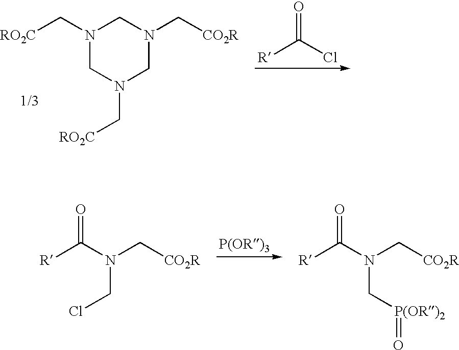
[R]C(N(CCl)C[CO2R])=O.[R]C(N(C[P(OR)2]=O)C[CO2R])=O.N1(C[RO2C])CN(C[RO2C])CN(C[CO2R])C1.[R]C(Cl)=O
